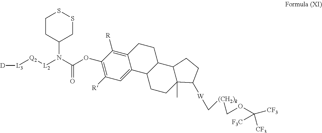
C(OC1=C([R])C=C2C(=C1[R])CCC1C2CCC2(C)C1CCC2[W]C[(CH2)k]COC([CF3])([CF3])[F3C])(=O)N(C1CSSCC1)[L2][Q2][L3][D]
